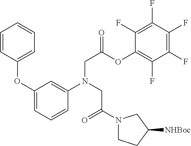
C1=CC(OC2=CC=CC(N(CC(=O)N3CCC([NHBoc])C3)CC(OC3=C(F)C(F)=C(F)C(F)=C3F)=O)=C2)=CC=C1
